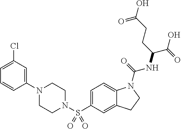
C1(N2CCN(S(C3=CC=C4C(=C3)CCN4C(=O)NC(C(O)=O)CCC(O)=O)(=O)=O)CC2)=CC(Cl)=CC=C1
